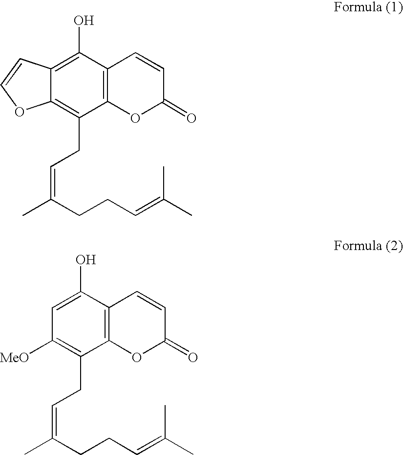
C12=C(O)C3=C(C(CC=C(C)CCC=C(C)C)=C1OC=C2)OC(=O)C=C3.C1=C(O)C2=C(C(CC=C(C)CCC=C(C)C)=C1[MeO])OC(=O)C=C2
